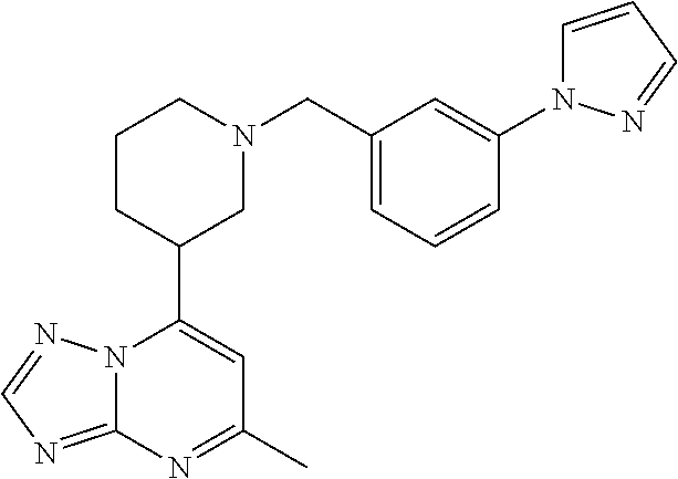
N12C(=NC=N1)N=C(C)C=C2C1CN(CC2=CC=CC(N3C=CC=N3)=C2)CCC1
